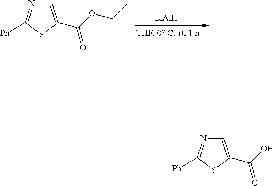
[LiAlH4].C1=C(C(OCC)=O)SC([Ph])=N1.C1=C(C(O)=O)SC([Ph])=N1
